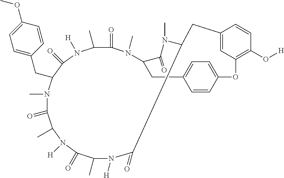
N1([H])C(=O)C2N(C)C(=O)C(N(C)C(=O)C(C)N([H])C(=O)C(CC3=CC=C(OC)C=C3)N(C)C(=O)C(C)N([H])C(=O)C1C)CC1=CC=C(C=C1)OC1=C(O[H])C=CC(=C1)C2
